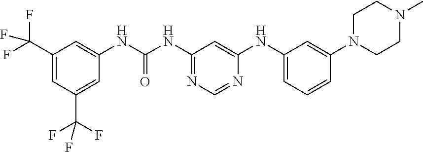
C1(C(F)(F)F)=CC(C(F)(F)F)=CC(NC(NC2=NC=NC(NC3=CC=CC(N4CCN(C)CC4)=C3)=C2)=O)=C1
